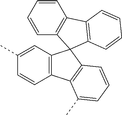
C1=C(C)C=CC2=C1C1(C3=C2C(C)=CC=C3)C2=C(C=CC=C2)C2=C1C=CC=C2
